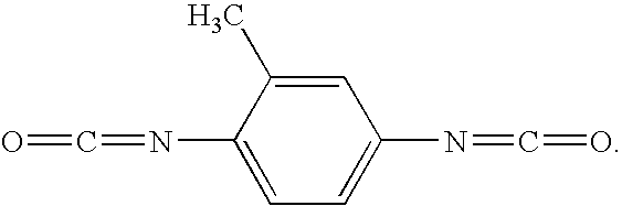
C1=C(C)C(N=C=O)=CC=C1N=C=O
